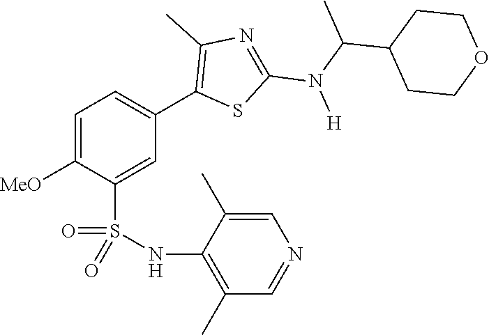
C1=C([MeO])C(S(NC2=C(C)C=NC=C2C)(=O)=O)=CC(C2=C(C)N=C(N(C(C)C3CCOCC3)[H])S2)=C1
